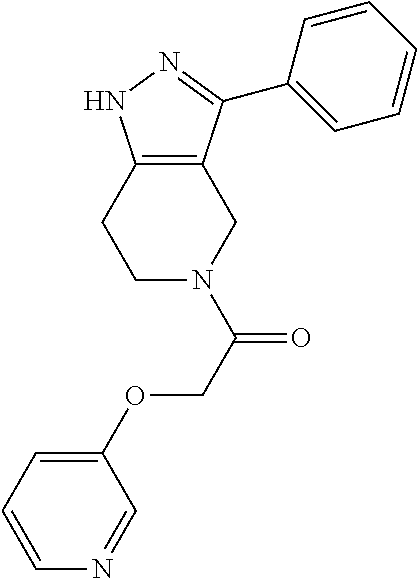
C12=C(CN(C(COC3=CC=CN=C3)=O)CC1)C(C1=CC=CC=C1)=NN2
